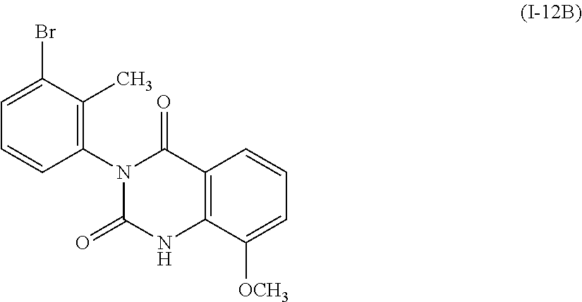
C1=C(Br)C(C)=C(N2C(=O)C3=C(C([OCH3])=CC=C3)NC2=O)C=C1
